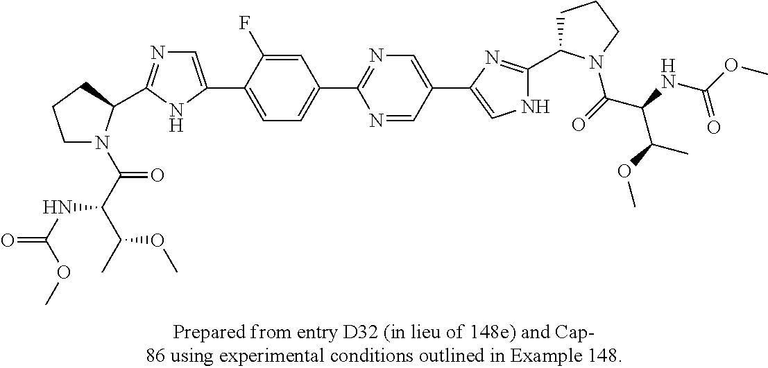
C1N(C(C(C(C)OC)NC(OC)=O)=O)C(C2=NC=C(C3=CC=C(C4=NC=C(C5=CNC(C6CCCN6C(C(C(OC)C)NC(=O)OC)=O)=N5)C=N4)C=C3F)N2)CC1
